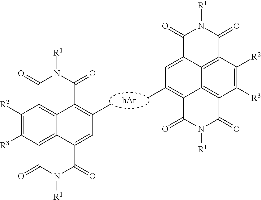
C1(=O)C2=C3C4=C(C([R3])=C2[R2])C(=O)N([R1])C(=O)C4=C(C)C=C3C(=O)N1[R1].C1(=O)C2=C3C(=C(C)C=C4C3=C(C([R3])=C2[R2])C(=O)N([R1])C4=O)C(=O)N1[R1]
